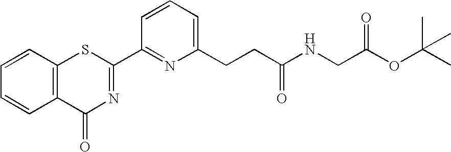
C1(C2=NC(CCC(NCC(OC(C)(C)C)=O)=O)=CC=C2)=NC(=O)C2=C(S1)C=CC=C2
